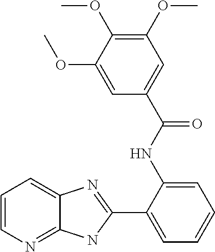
C1=CN=C2C(=C1)N=C(C1=CC=CC=C1NC(C1=CC(OC)=C(OC)C(OC)=C1)=O)N2
